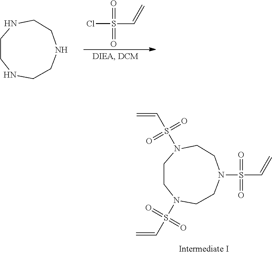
C1CN(S(C=C)(=O)=O)CCN(S(C=C)(=O)=O)CCN1S(C=C)(=O)=O.C1NCCNCCNC1.ClS(C=C)(=O)=O
